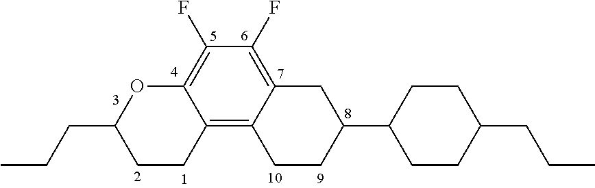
C1(F)=C2C(=C3C(=C1F)OC(CCC)CC3)CCC(C1CCC(CCC)CC1)C2
